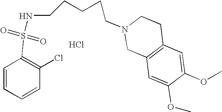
N(S(C1=C(Cl)C=CC=C1)(=O)=O)CCCCCN1CC2=C(CC1)C=C(OC)C(OC)=C2.Cl
